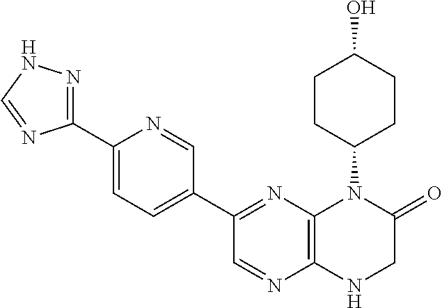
C1(C2=NNC=N2)=CC=C(C2=NC3=C(N=C2)NCC(=O)N3C2CCC(O)CC2)C=N1
